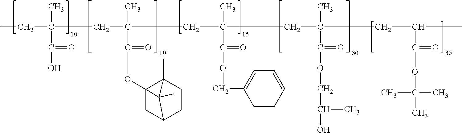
CCC(CC(CC(CC(CC(C)C(OC(C)(C)C)=O)(C)C(OCC(C)O)=O)(C)C(OCC1=CC=CC=C1)=O)(C)C(=O)OC12CC3CCC1(C)C23C)(C)C(O)=O
